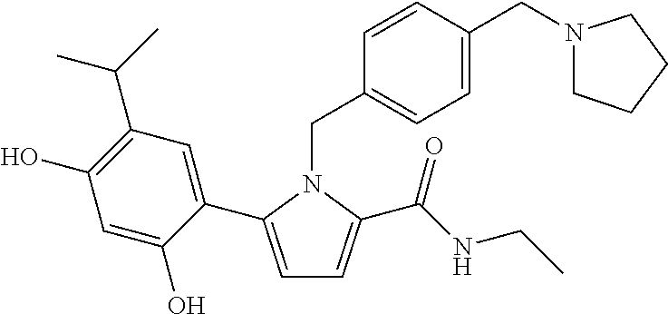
C1=C(C2=CC(C(C)C)=C(O)C=C2O)N(CC2=CC=C(CN3CCCC3)C=C2)C(C(NCC)=O)=C1
